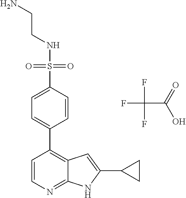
N(S(=O)(=O)C1=CC=C(C2=C3C(=NC=C2)NC(C2CC2)=C3)C=C1)CCN.FC(C(=O)O)(F)F
